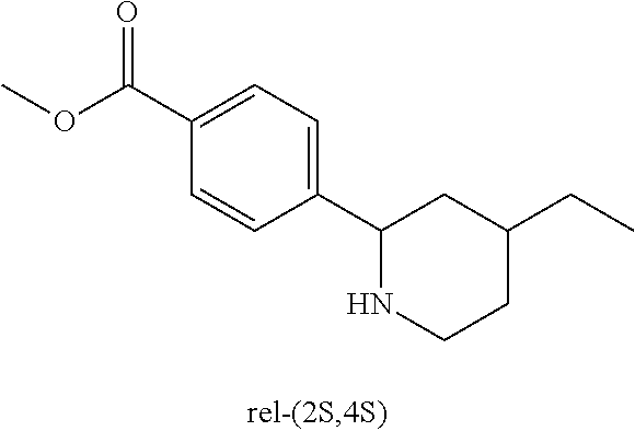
C1(C2NCCC(CC)C2)=CC=C(C(OC)=O)C=C1
